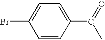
C1=CC(C(=O)C)=CC=C1Br
